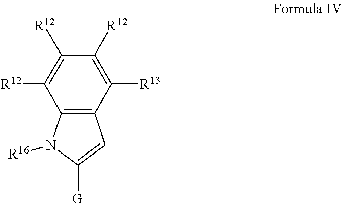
C12=C(C([R13])=C([R12])C([R12])=C1[R12])C=C([G])N2[R16]
